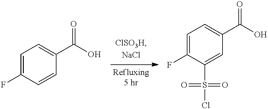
C1=C(F)C=CC(C(=O)O)=C1.C1=C(F)C(S(Cl)(=O)=O)=CC(C(=O)O)=C1
